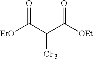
[EtO]C(C(C([OEt])=O)[CF3])=O
